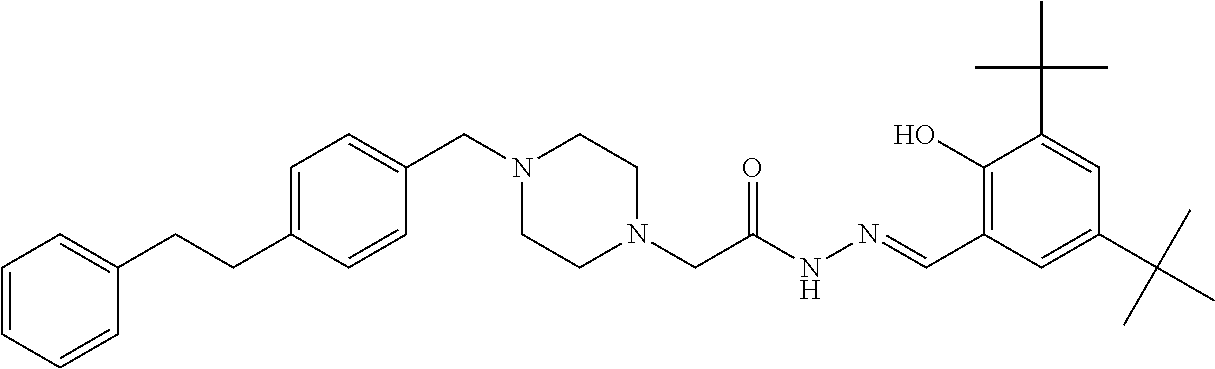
C1=CC=CC(CCC2=CC=C(CN3CCN(CC(NN=CC4=C(O)C(C(C)(C)C)=CC(C(C)(C)C)=C4)=O)CC3)C=C2)=C1
